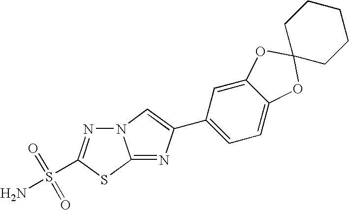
N12N=C(S(N)(=O)=O)SC1=NC(C1=CC=C3C(=C1)OC1(O3)CCCCC1)=C2
